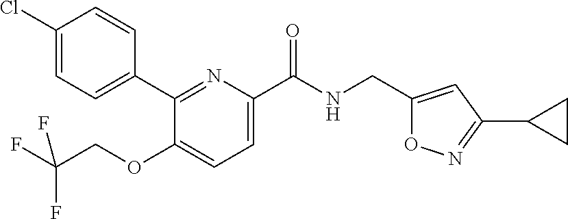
C1(C2=CC=C(Cl)C=C2)=NC(C(NCC2=CC(C3CC3)=NO2)=O)=CC=C1OCC(F)(F)F
